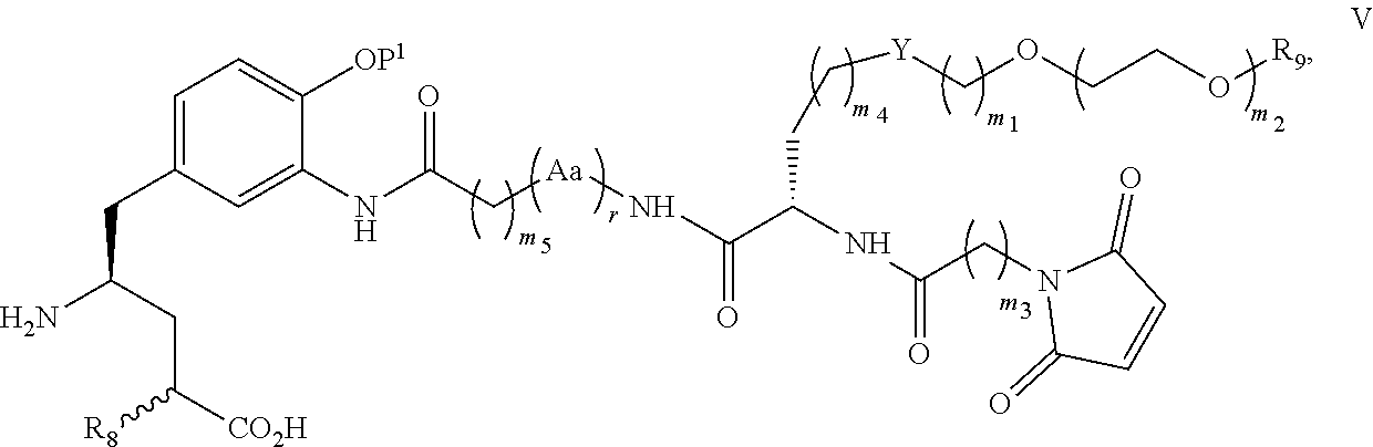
N(C(C(NC(=O)CN1C(=O)C=CC1=O)CC[Y]COCCO[R9])=O)[Aa]CC(NC1=CC(CC(N)CC([CO2H])[R8])=CC=C1[OP1])=O
